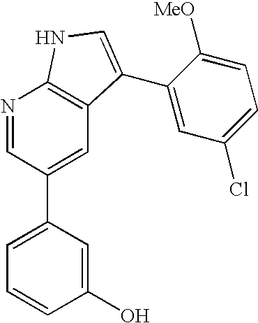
N1=CC(C2=CC=CC(O)=C2)=CC2=C1NC=C2C1=CC(Cl)=CC=C1[MeO]
